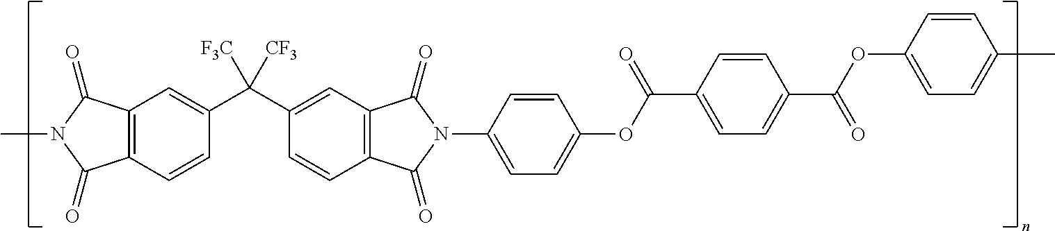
C12=C(C=CC(C(C3=CC4=C(C=C3)C(=O)N(C3=CC=C(OC(C5=CC=C(C(OC6=CC=C(C)C=C6)=O)C=C5)=O)C=C3)C4=O)([F3C])[CF3])=C1)C(=O)N(C)C2=O
